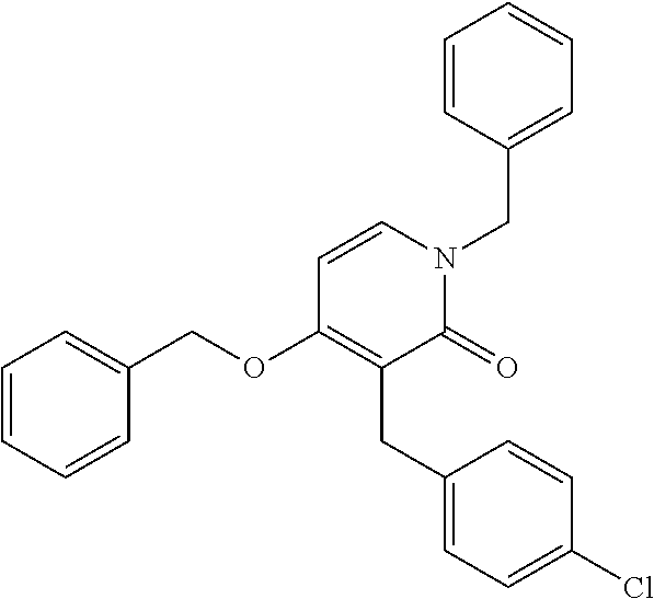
C1=CC=CC(COC2=C(CC3=CC=C(Cl)C=C3)C(=O)N(CC3=CC=CC=C3)C=C2)=C1
